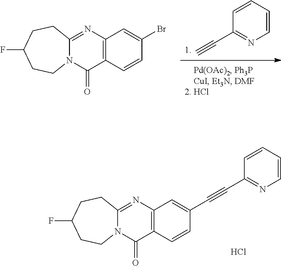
C12=C(N=C3N(C1=O)CCC(F)CC3)C=C(C#CC1=NC=CC=C1)C=C2.Cl.C1(C#C)=NC=CC=C1.C12=C(N=C3N(C1=O)CCC(F)CC3)C=C(Br)C=C2
